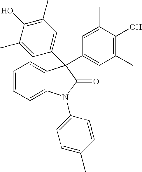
C1=CC=C2C(=C1)C(C1=CC(C)=C(O)C(C)=C1)(C1=CC(C)=C(O)C(C)=C1)C(=O)N2C1=CC=C(C)C=C1
